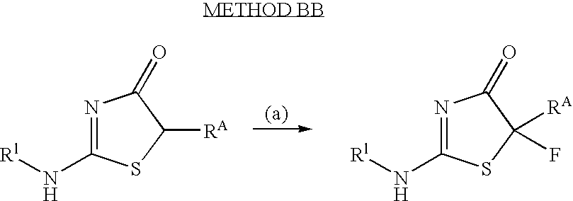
N1=C(N[Rl])SC([RA])C1=O.N1=C(N[Rl])SC([RA])(F)C1=O
